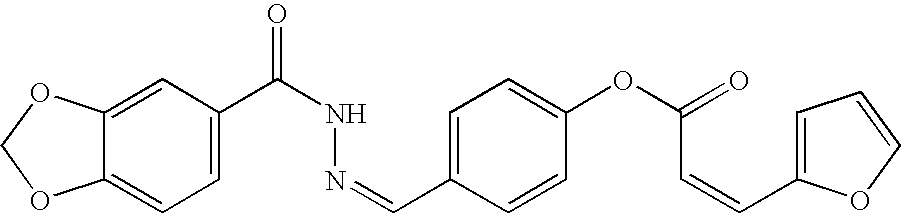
C1=C2C(=CC=C1C(NN=CC1=CC=C(OC(=O)C=CC3=CC=CO3)C=C1)=O)OCO2
